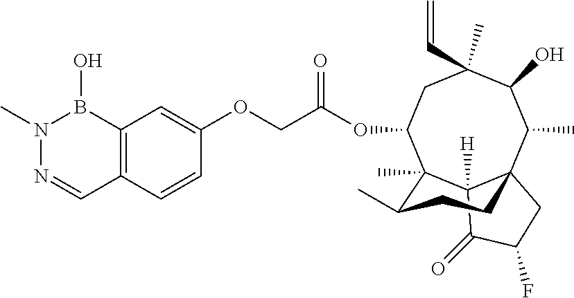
C1=CC2=C(C=C1OCC(=O)OC1CC(C)(C=C)C(O)C(C)C34C([H])(C(=O)C(F)C3)C1(C)C(C)CC4)B(O)N(C)N=C2
